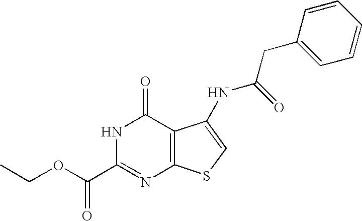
N1C(C(OCC)=O)=NC2=C(C1=O)C(NC(CC1=CC=CC=C1)=O)=CS2
